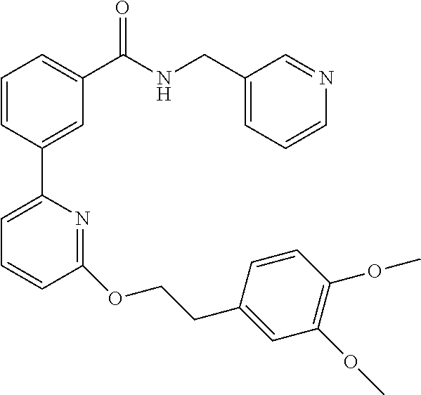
C1=CC(C2=CC=CC(OCCC3=CC(OC)=C(OC)C=C3)=N2)=CC(C(NCC2=CC=CN=C2)=O)=C1
